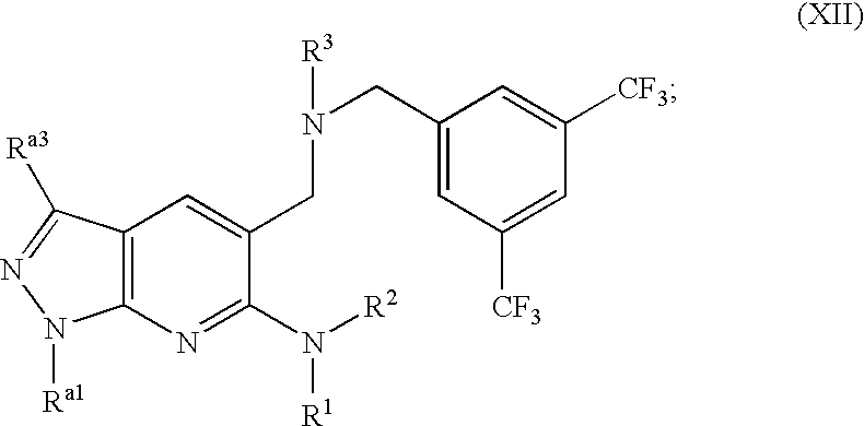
C12=C(N=C(N([R2])[R1])C(CN(CC3=CC([CF3])=CC([CF3])=C3)[R3])=C1)N([Ra1])N=C2[Ra3]
